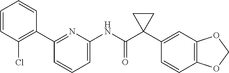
C1(C2=C(Cl)C=CC=C2)=NC(NC(C2(C3=CC4=C(C=C3)OCO4)CC2)=O)=CC=C1
